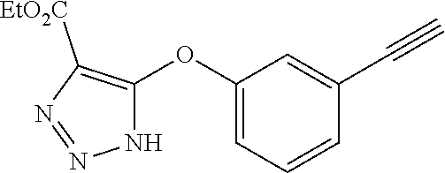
C1(OC2=C([EtO2C])N=NN2)=CC=CC(C#C)=C1
